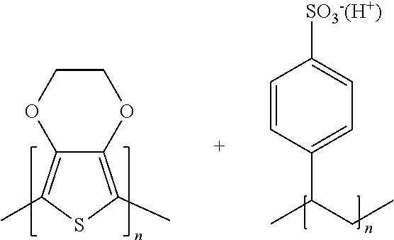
C1=CC(C(CC)C)=CC=C1[SO3-(H+)].C1COC2=C(C)SC(C)=C2O1
